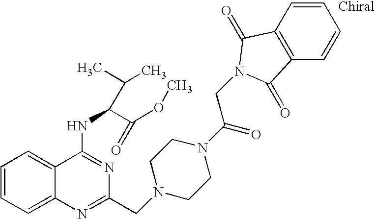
C1=CC=C2C(=C1)C(NC(C(OC)=O)C(C)C)=NC(CN1CCN(C(=O)CN3C(=O)C4=C(C=CC=C4)C3=O)CC1)=N2
